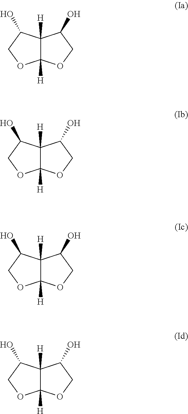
C12([H])C([H])(C(O)CO1)C(O)CO2.C12([H])C([H])(C(O)CO1)C(O)CO2.C12([H])C([H])(C(O)CO1)C(O)CO2.C12([H])C([H])(C(O)CO1)C(O)CO2
